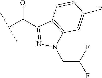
C1(C(C(C)C)=O)=NN(CC(F)F)C2=C1C=CC(F)=C2
